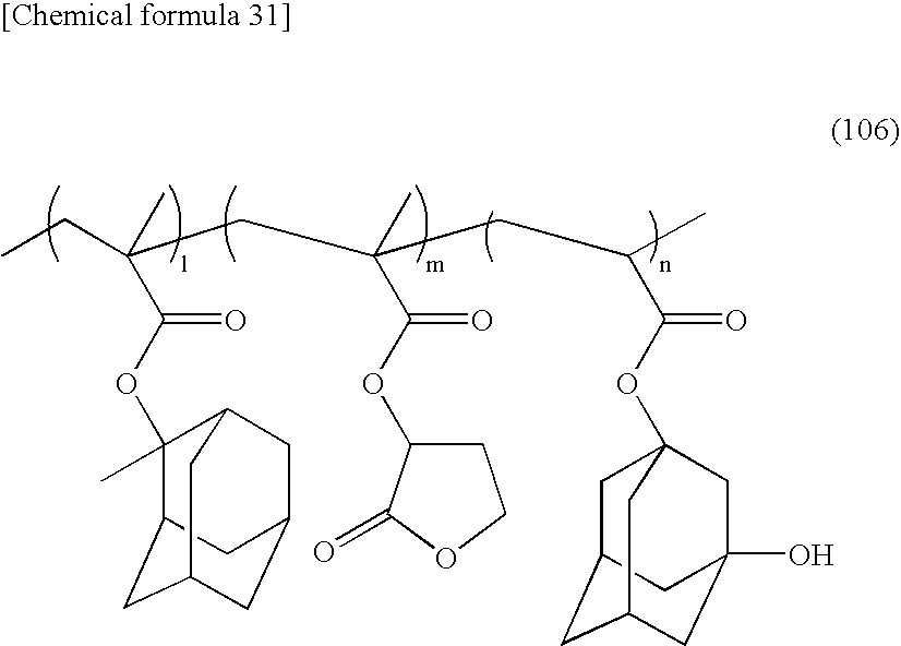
C1(C)(OC(=O)C(C)(CC)CC(CC(C(OC23CC4CC(CC(O)(C2)C4)C3)=O)C)(C)C(=O)OC2CCOC2=O)C2CC3CC(CC1C3)C2
